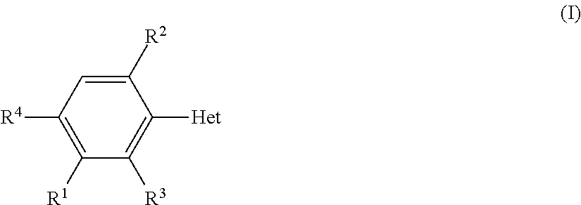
C1([R2])=CC([R4])=C([R1])C([R3])=C1[Het]
